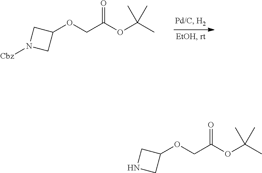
C1N([Cbz])CC1OCC(OC(C)(C)C)=O.C1NCC1OCC(OC(C)(C)C)=O
